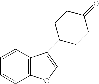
C1=CC2=C(C=C1)OC=C2C1CCC(=O)CC1
